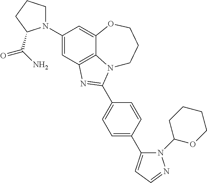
C1(N2CCCC2C(N)=O)=CC2=C3C(=C1)OCCCN3C(C1=CC=C(C3=CC=NN3C3OCCCC3)C=C1)=N2
